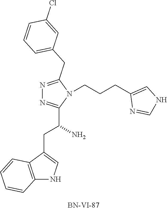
N1=C(CC2=CC=CC(Cl)=C2)N(CCCC2=CNC=N2)C(C(CC2=CNC3=C2C=CC=C3)N)=N1
